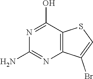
C1(N)=NC2=C(C(O)=N1)SC=C2Br
